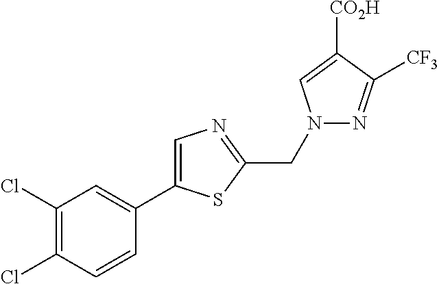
C1(Cl)=C(Cl)C=CC(C2=CN=C(CN3N=C([CF3])C([CO2H])=C3)S2)=C1
